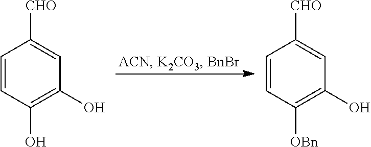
C1=CC(O)=C(O)C=C1[CHO].C1=CC([OBn])=C(O)C=C1[CHO]
